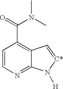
C1=CN=C2C(=C1C(=O)N(C)C)C=[C*]N2[H]
